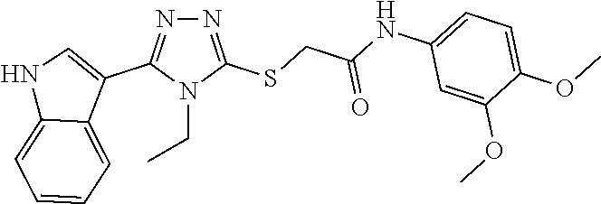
N1=C(SCC(NC2=CC=C(OC)C(OC)=C2)=O)N(CC)C(C2=CNC3=CC=CC=C23)=N1
